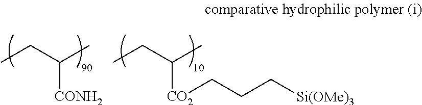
C(C)C(C)[CONH2].C(C)C(C)[CO2]CCC[Si(OMe)3]
